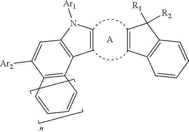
C1=CC2=C(C1([R1])[R2])C=CC=C2.C1=CC2=C(N1[Ar1])C=C([Ar2])C1=C2C=CC=C1.[A]
